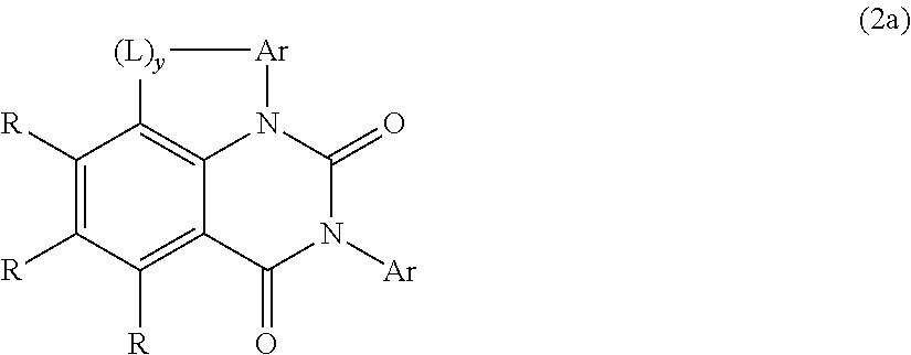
C1([R])=C([R])C([R])=C2C3=C1[(L)y][Ar]N3C(=O)N([Ar])C2=O
